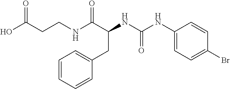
C1(CC(NC(=O)NC2=CC=C(Br)C=C2)C(NCCC(O)=O)=O)=CC=CC=C1
